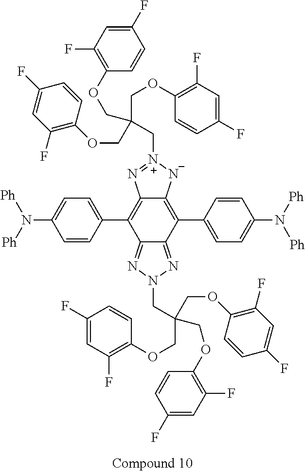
C12=NN(CC(COC3=C(F)C=C(F)C=C3)(COC3=C(F)C=C(F)C=C3)COC3=C(F)C=C(F)C=C3)N=C1C(C1=CC=C(N([Ph])[Ph])C=C1)=C1C(=C2C2=CC=C(N([Ph])[Ph])C=C2)N=[N+](CC(COC2=C(F)C=C(F)C=C2)(COC2=C(F)C=C(F)C=C2)COC2=C(F)C=C(F)C=C2)[N-]1
